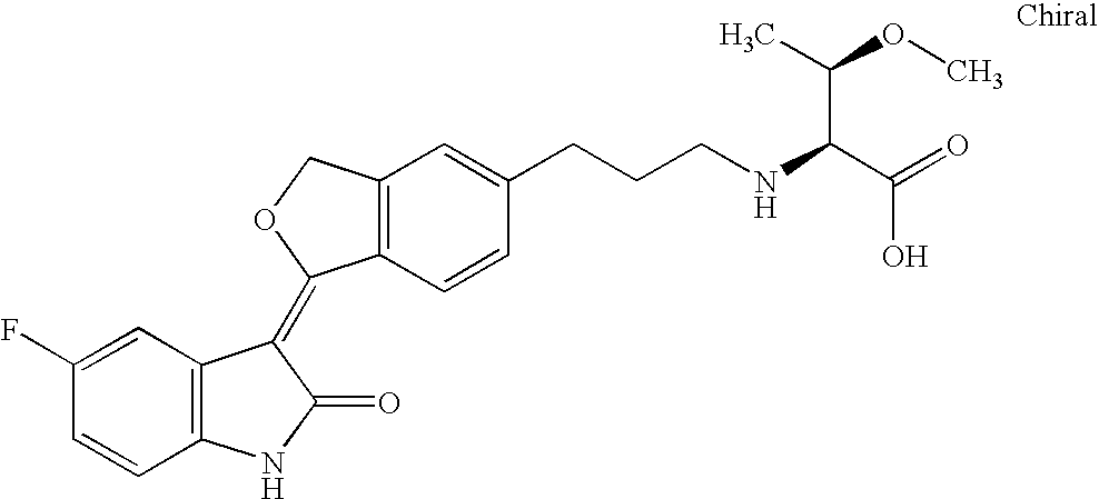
C1=C(F)C=CC2=C1C(=C1C3=C(C=C(CCCNC(C(=O)O)C(C)OC)C=C3)CO1)C(=O)N2
